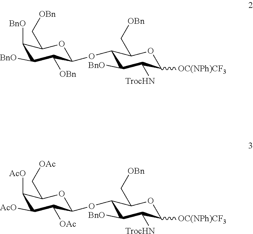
C1([BnO])C([BnO])C([OBn])C(OC2C([BnO])C([TrocHN])C([OC(NPh)CF3])OC2C[OBn])OC1C[OBn].C1([AcO])C([AcO])C([OAc])C(OC2C([BnO])C([TrocHN])C([OC(NPh)CF3])OC2C[OBn])OC1C[OAc]
